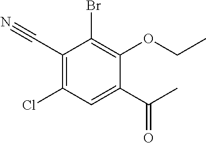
C1(C#N)=C(Cl)C=C(C(C)=O)C(OCC)=C1Br
